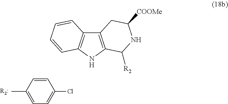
C1=CC(C)=CC=C1Cl.C12=C(NC3=C1C=CC=C3)C([R2])NC([COOMe])C2
